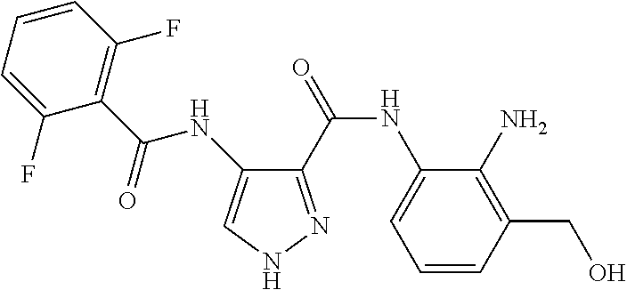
C1(C(NC2=CC=CC(CO)=C2N)=O)=NNC=C1NC(C1=C(F)C=CC=C1F)=O
